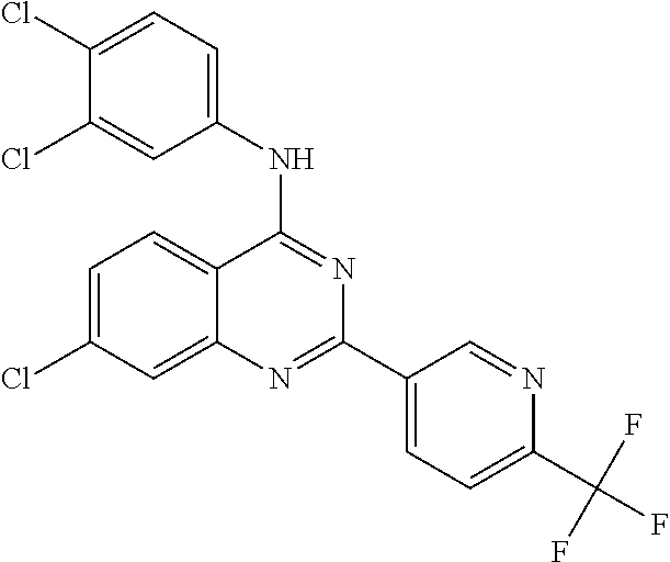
C1=C(Cl)C=C2C(=C1)C(NC1=CC=C(Cl)C(Cl)=C1)=NC(C1=CC=C(C(F)(F)F)N=C1)=N2
